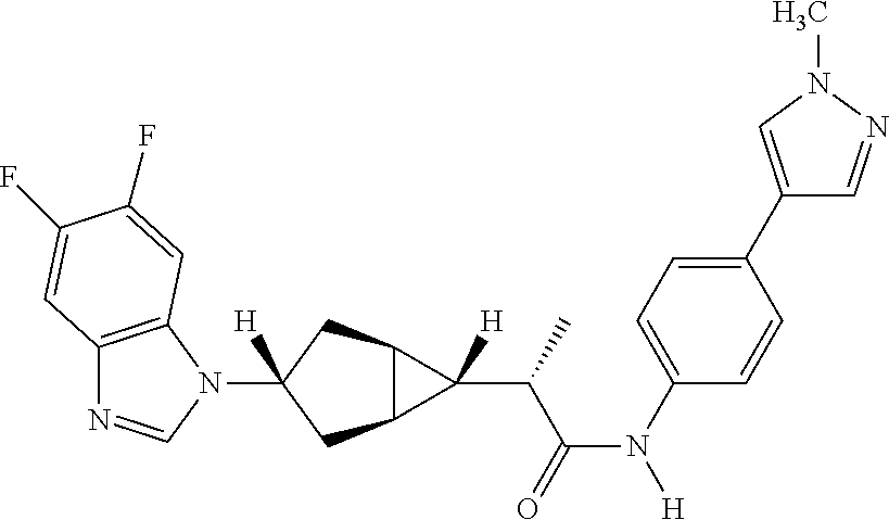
C12=C(N(C3([H])CC4C(C3)C4(C(C(N([H])C3=CC=C(C4=CN(C)N=C4)C=C3)=O)C)[H])C=N1)C=C(F)C(F)=C2
